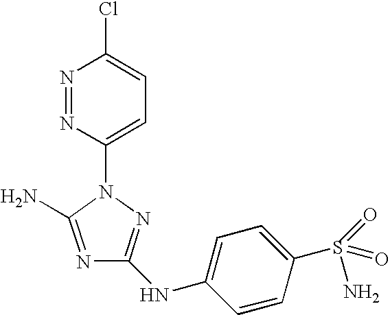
N1=C(N)N(C2=CC=C(Cl)N=N2)N=C1NC1=CC=C(S(N)(=O)=O)C=C1
